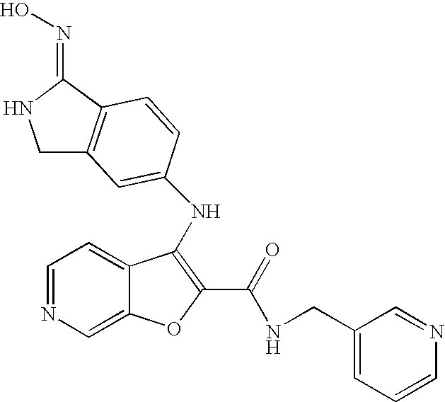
C1C2=C(C(=NO)N1)C=CC(NC1=C(C(=O)NCC3=CC=CN=C3)OC3=CN=CC=C31)=C2
